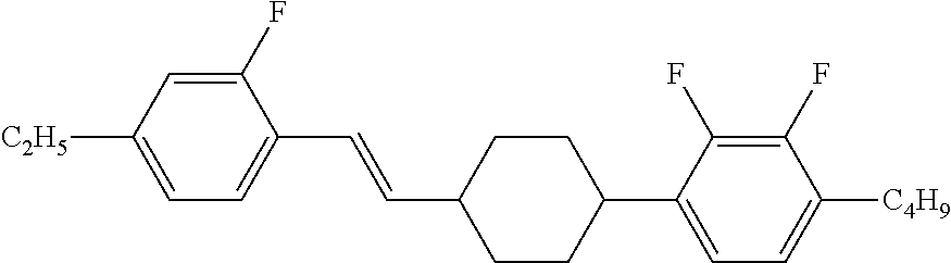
C1(F)=CC([C2H5])=CC=C1C=CC1CCC(C2=CC=C([C4H9])C(F)=C2F)CC1
